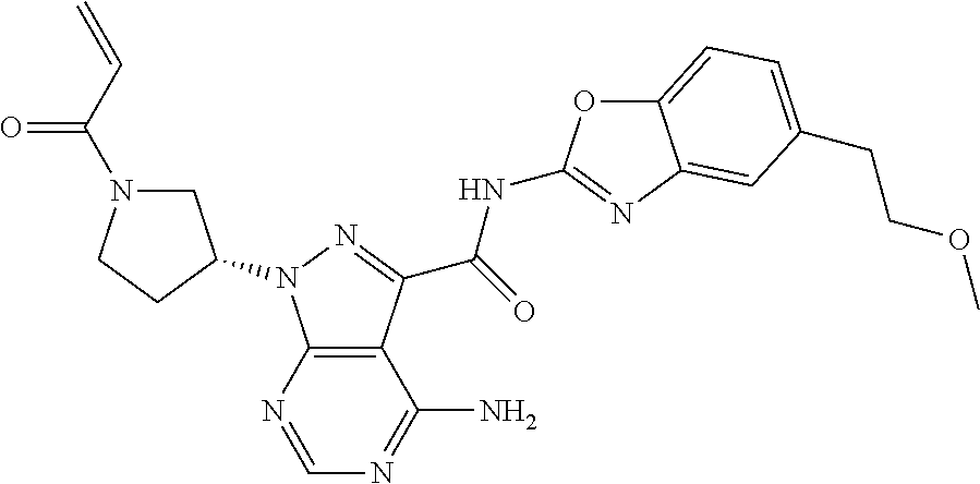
C12=C(N=CN=C1N)N(C1CN(C(C=C)=O)CC1)N=C2C(=O)NC1=NC2=CC(CCOC)=CC=C2O1
